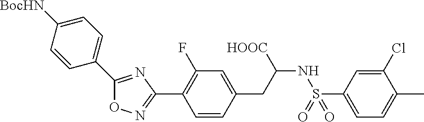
C1(CC(NS(C2=CC=C(C)C(Cl)=C2)(=O)=O)[HOOC])=CC(F)=C(C2=NOC(C3=CC=C([BocHN])C=C3)=N2)C=C1
